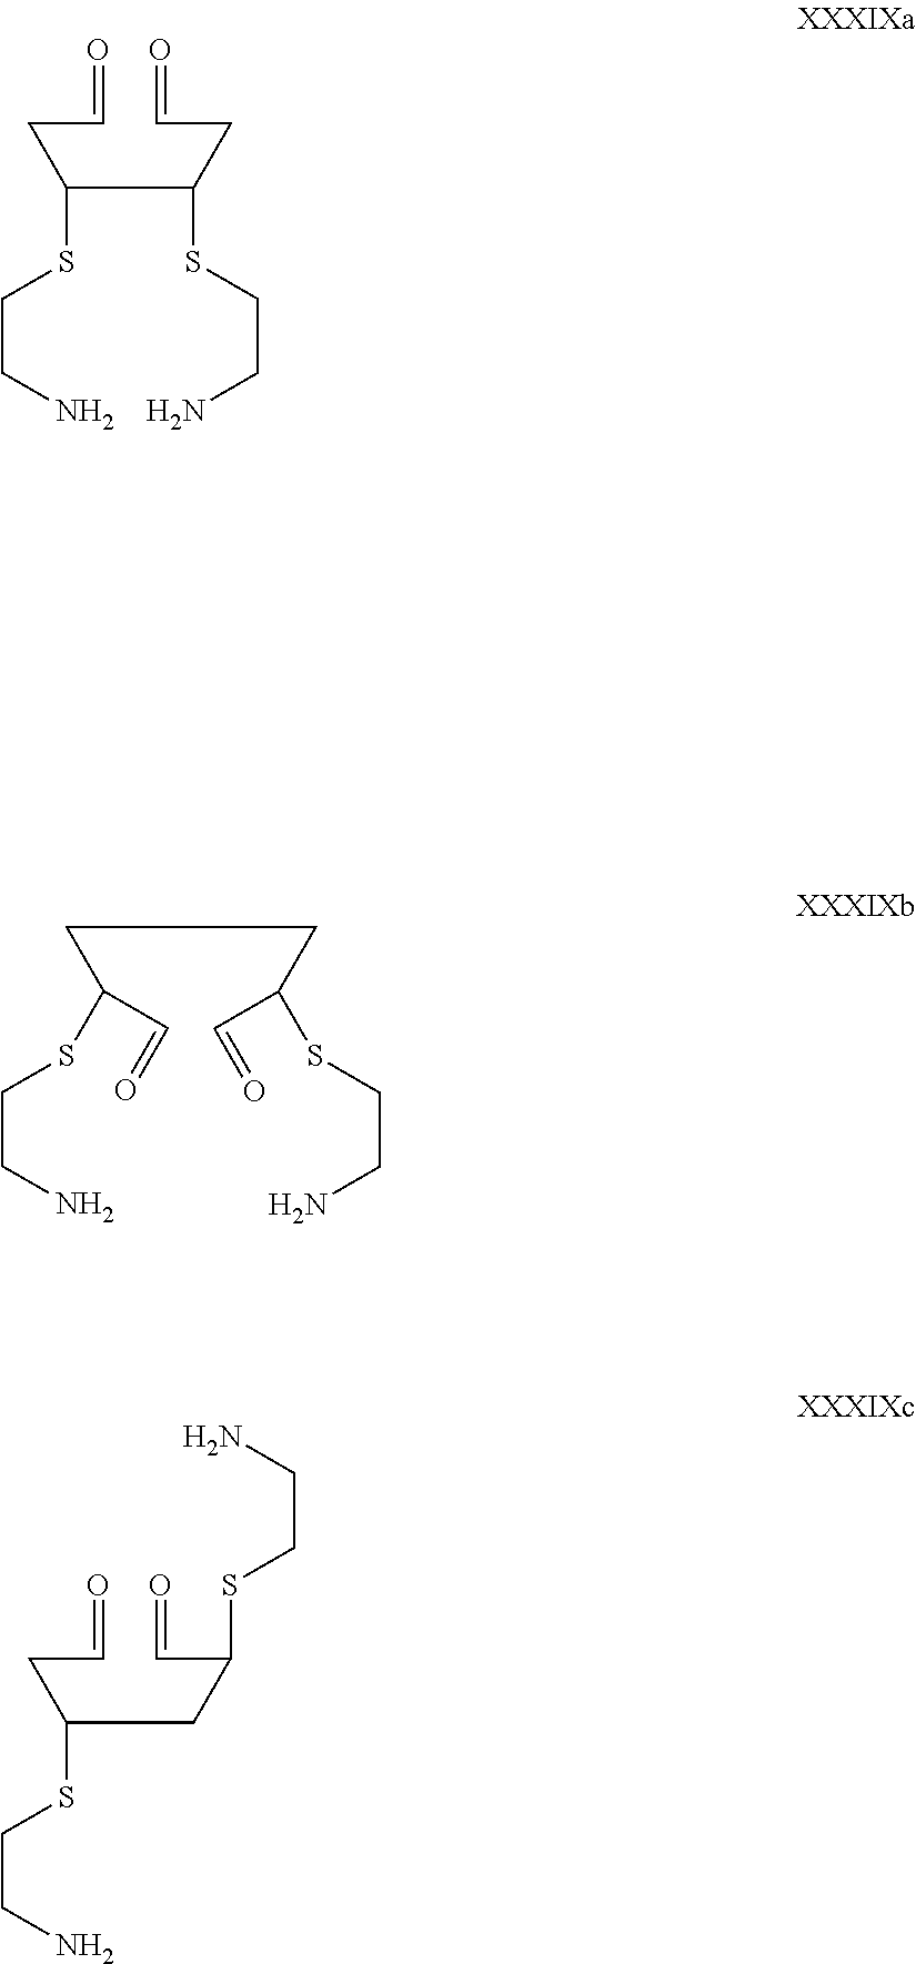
O=CCC(C(CC=O)SCCN)SCCN.C(C(C=O)SCCN)CC(C=O)SCCN.O=CCC(CC(C=O)SCCN)SCCN
